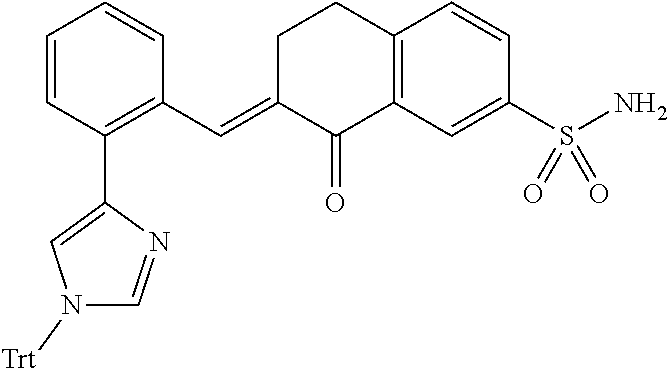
C1=CC(C2=CN([Trt])C=N2)=C(C=C2C(=O)C3=C(CC2)C=CC(S(N)(=O)=O)=C3)C=C1
